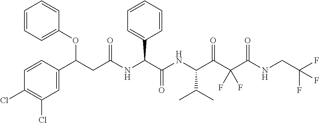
C1=CC(C(CC(NC(C(NC(C(C(C(NCC(F)(F)F)=O)(F)F)=O)C(C)C)=O)C2=CC=CC=C2)=O)OC2=CC=CC=C2)=CC(Cl)=C1Cl
